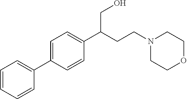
C1=CC=CC(C2=CC=C(C(CCN3CCOCC3)CO)C=C2)=C1
